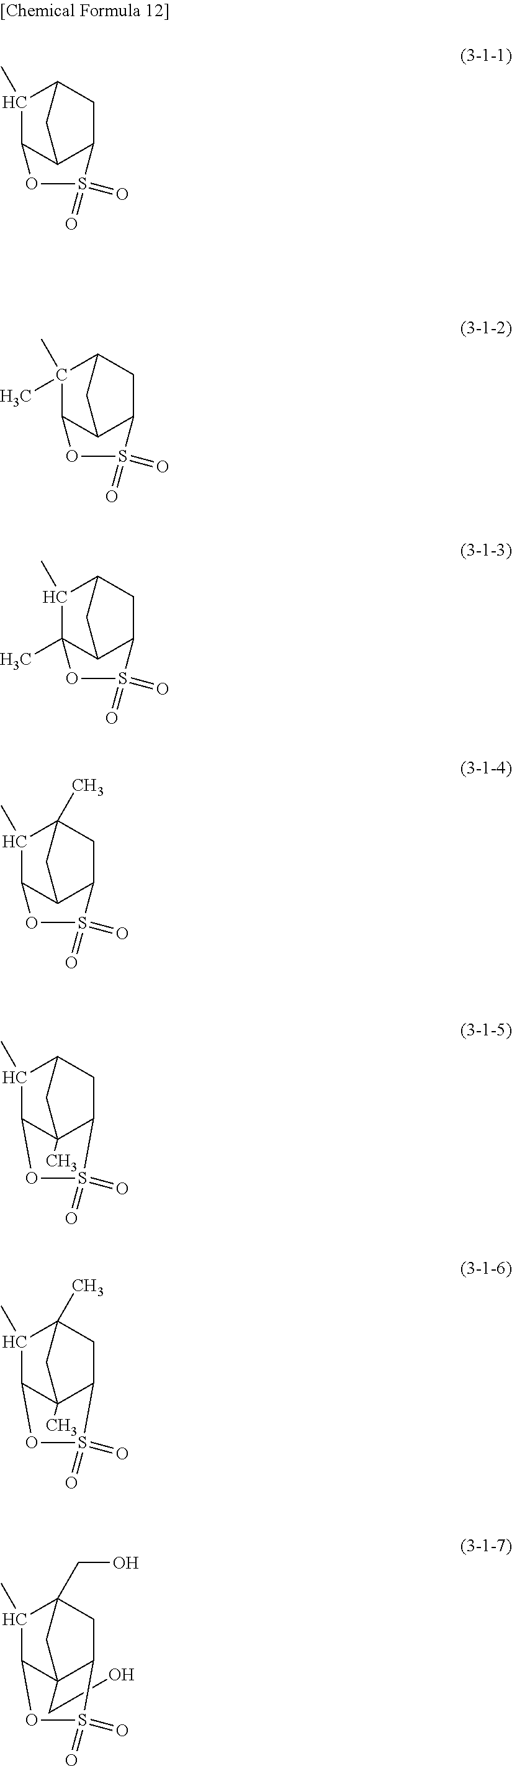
C12C3C(C)C(C1)CC2S(=O)(=O)O3.C12C3C(C)(C)C(C1)CC2S(=O)(=O)O3.C12C3(C)C(C)C(C1)CC2S(=O)(=O)O3.C12C3C(C)C(C)(C1)CC2S(=O)(=O)O3.C12(C)C3C(C)C(C1)CC2S(=O)(=O)O3.C12(C)C3C(C)C(C)(C1)CC2S(=O)(=O)O3.C12(CO)C3C(C)C(CO)(C1)CC2S(=O)(=O)O3
